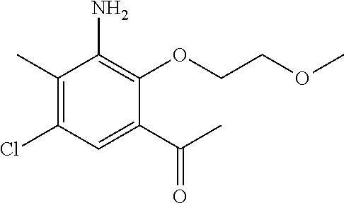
C1(C)=C(Cl)C=C(C(C)=O)C(OCCOC)=C1N
